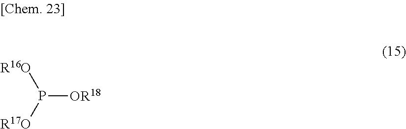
P([OR18])([R17O])[R16O]
